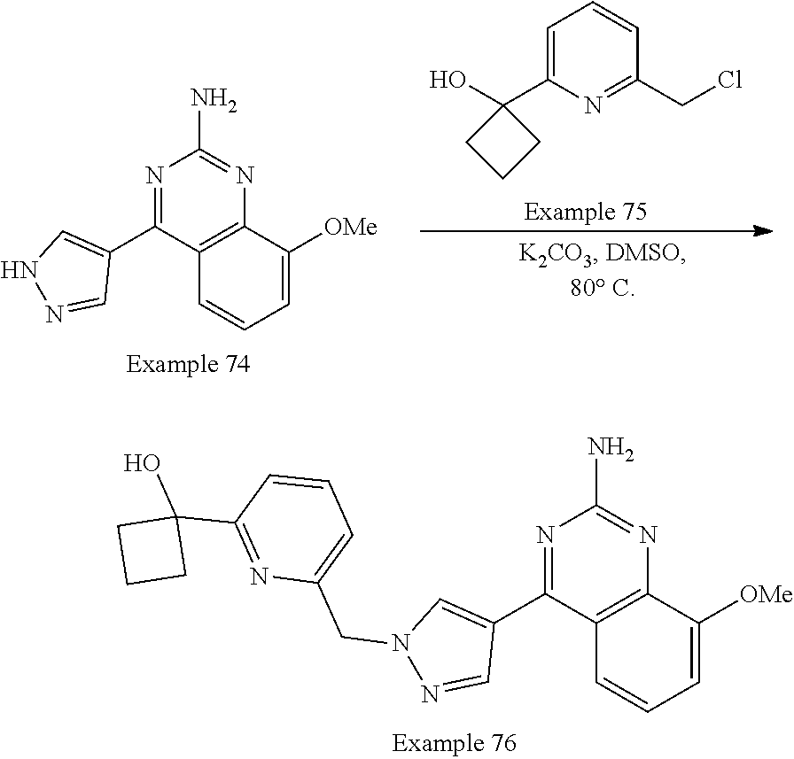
C1=C(C2(O)CCC2)N=C(CCl)C=C1.N1=C(C2=CNN=C2)C2=C(N=C1N)C([OMe])=CC=C2.N1=C(C2=CN(CC3=CC=CC(C4(O)CCC4)=N3)N=C2)C2=C(N=C1N)C([OMe])=CC=C2
